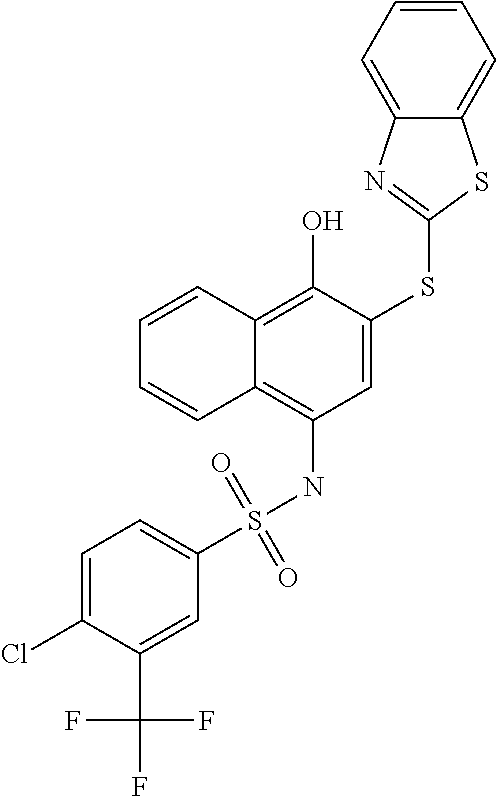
C1(S(NC2=C3C(=C(O)C(SC4=NC5=CC=CC=C5S4)=C2)C=CC=C3)(=O)=O)=CC=C(Cl)C(C(F)(F)F)=C1
